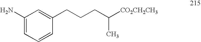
C1(N)=CC=CC(CCCC(C)[CO2CH2CH3])=C1
